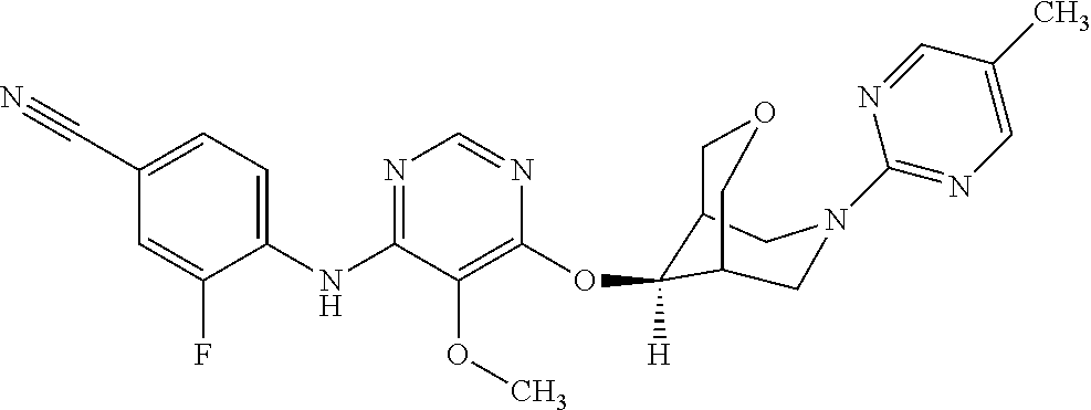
C1(NC2=NC=NC(OC3([H])C4COCC3CN(C3=NC=C(C)C=N3)C4)=C2OC)=CC=C(C#N)C=C1F
